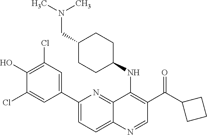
C1(C2=CC(Cl)=C(O)C(Cl)=C2)=CC=C2C(=N1)C(NC1CCC(CN(C)C)CC1)=C(C(=O)C1CCC1)C=N2
